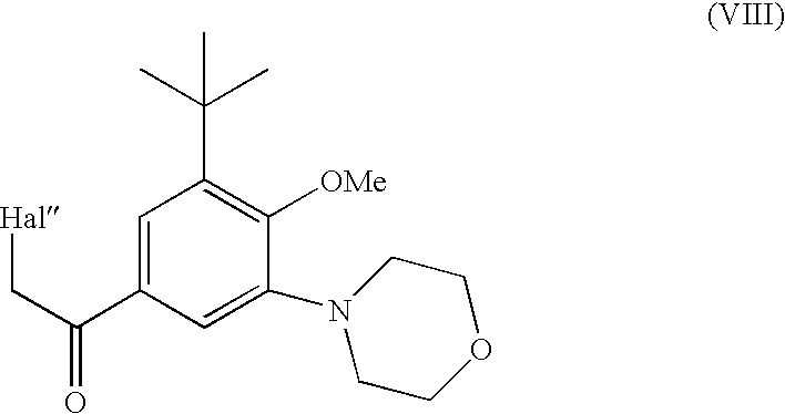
[Hal]CC(=O)C1=CC(C(C)(C)C)=C([OMe])C(N2CCOCC2)=C1
